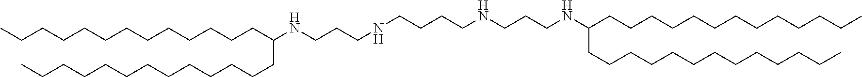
C(CC(CCCCCCCCCCCCC)NCCCNCCCCNCCCNC(CCCCCCCCCCCCC)CCCCCCCCCCCCC)CCCCCCCCCCC
